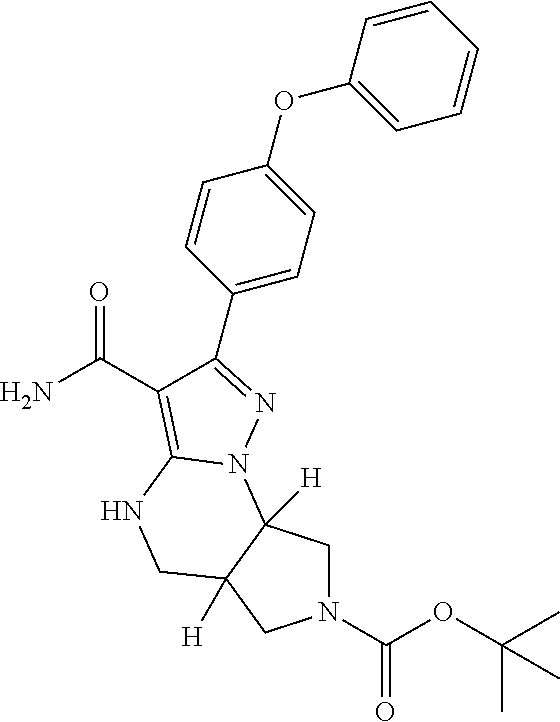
N1(C(OC(C)(C)C)=O)CC2([H])C([H])(C1)CNC1=C(C(N)=O)C(C3=CC=C(OC4=CC=CC=C4)C=C3)=NN21
